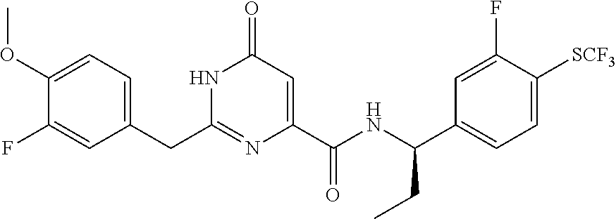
C1(OC)=CC=C(CC2=NC(C(NC(C3=CC=C([SCF3])C(F)=C3)CC)=O)=CC(=O)N2)C=C1F
